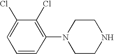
C1=CC(N2CCNCC2)=C(Cl)C(Cl)=C1
